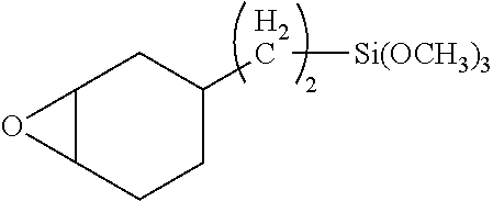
C1(C[Si(OCH3)3])CCC2C(C1)O2
